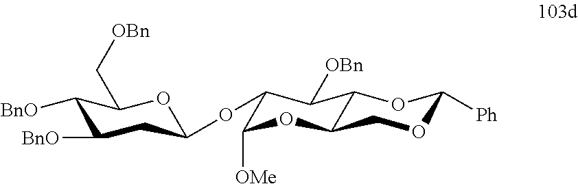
C1([BnO])C([BnO])CC(OC2C([OMe])OC3C(C2[OBn])OC([Ph])OC3)OC1C[OBn]
